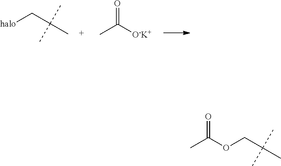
[halo]CC(C)(C)C.CC([O-K+])=O.CC(OCC(C)(C)C)=O
